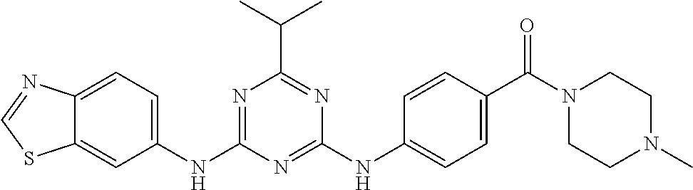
C1=C(NC2=NC(C(C)C)=NC(NC3=CC=C(C(N4CCN(C)CC4)=O)C=C3)=N2)C=C2C(=C1)N=CS2
